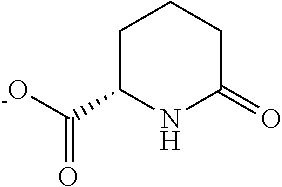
C1(C([-O])=O)NC(=O)CCC1
